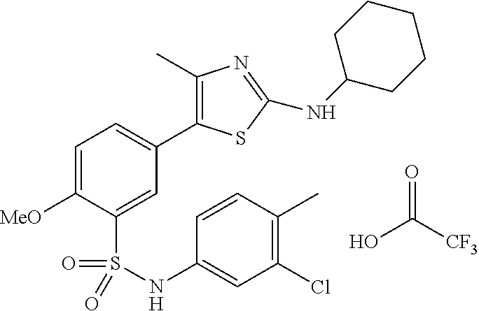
C1(C)=C(C2=CC=C([MeO])C(S(=O)(=O)NC3=CC(Cl)=C(C)C=C3)=C2)SC(NC2CCCCC2)=N1.OC([CF3])=O
